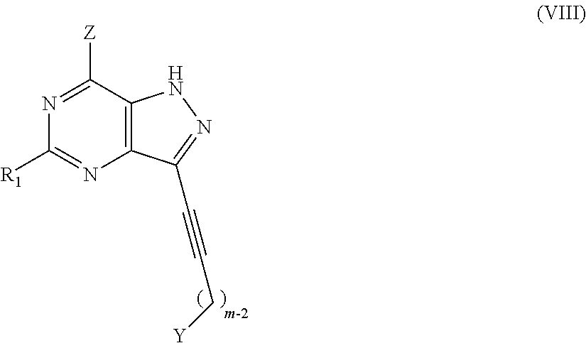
N1=C([Z])C2=C(N=C1[R1])C(C#CC[Y])=NN2
